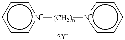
c1cc[n+]([(CH2)n][n+]2ccccc2)cc1
